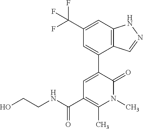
C12=C(C=C(C(F)(F)F)C=C1C1=CC(C(NCCO)=O)=C(C)N(C)C1=O)NN=C2
